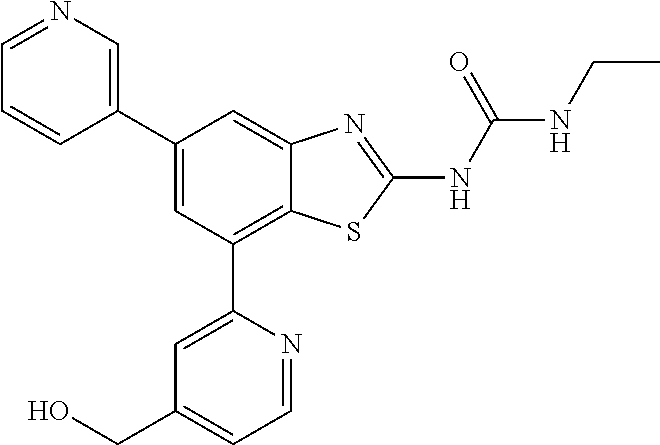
C1(C2=CN=CC=C2)=CC(C2=CC(CO)=CC=N2)=C2C(=C1)N=C(NC(NCC)=O)S2
